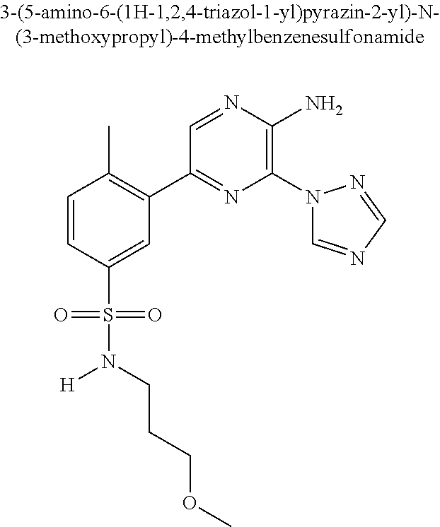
C1=CC(S(=O)(=O)N(CCCOC)[H])=CC(C2=NC(N3C=NC=N3)=C(N)N=C2)=C1C
